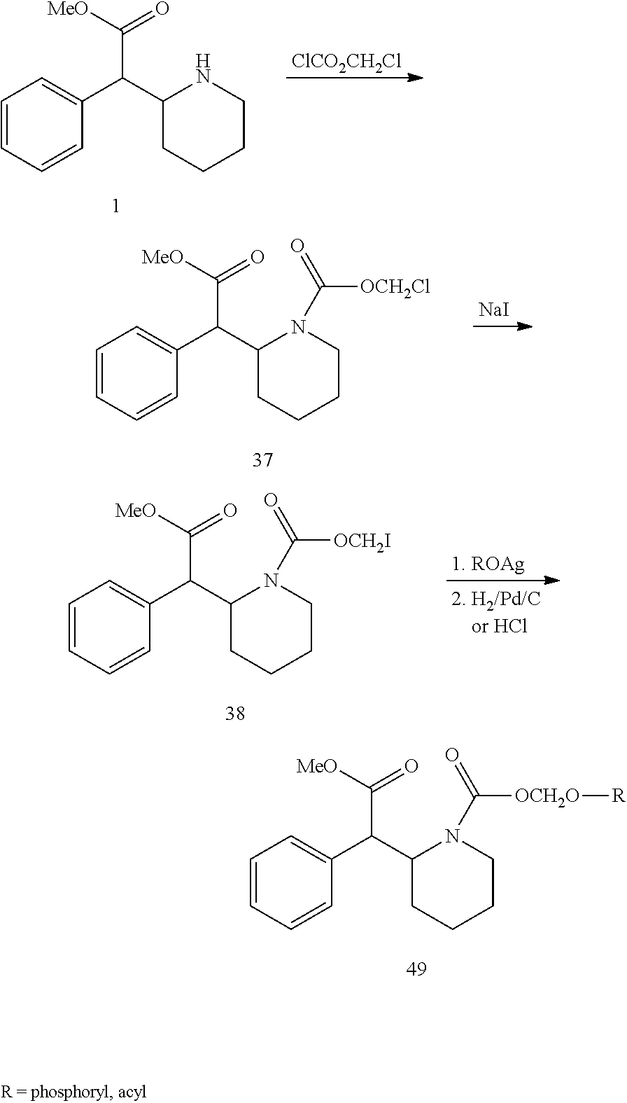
C1=CC=CC(C(C2N(C([OCH2O][R])=O)CCCC2)C(=O)[MeO])=C1.[ClCO2CH2Cl].C1=CC=CC(C(C2NCCCC2)C(=O)[MeO])=C1.[NaI].C1=CC=CC(C(C2N(C([OCH2Cl])=O)CCCC2)C(=O)[MeO])=C1.C1=CC=CC(C(C2N(C([OCH2I])=O)CCCC2)C(=O)[MeO])=C1.[1. ROAg].[2. H2/Pd/C    or HCl]
